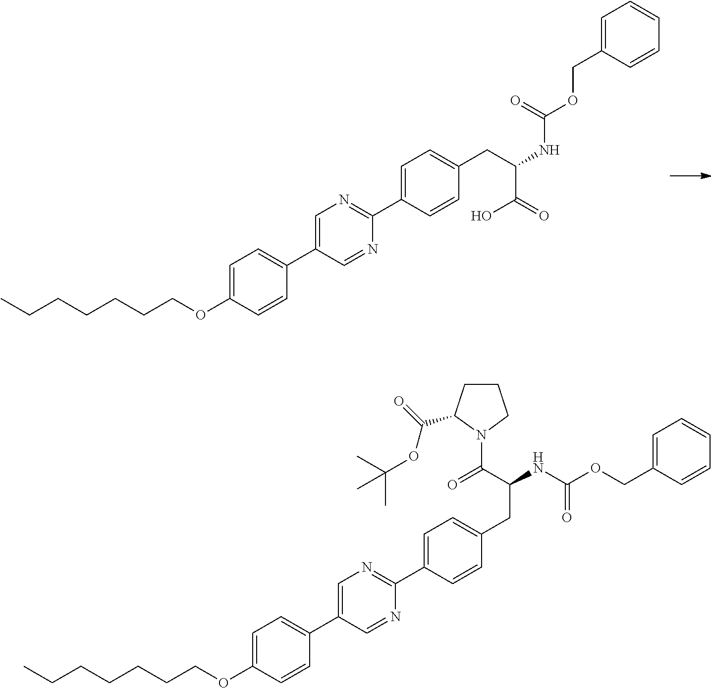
C1=C(OCCCCCCC)C=CC(C2=CN=C(C3=CC=C(CC(NC(OCC4=CC=CC=C4)=O)C(N4CCCC4C(=O)OC(C)(C)C)=O)C=C3)N=C2)=C1.C1=C(OCCCCCCC)C=CC(C2=CN=C(C3=CC=C(CC(NC(OCC4=CC=CC=C4)=O)C(=O)O)C=C3)N=C2)=C1
